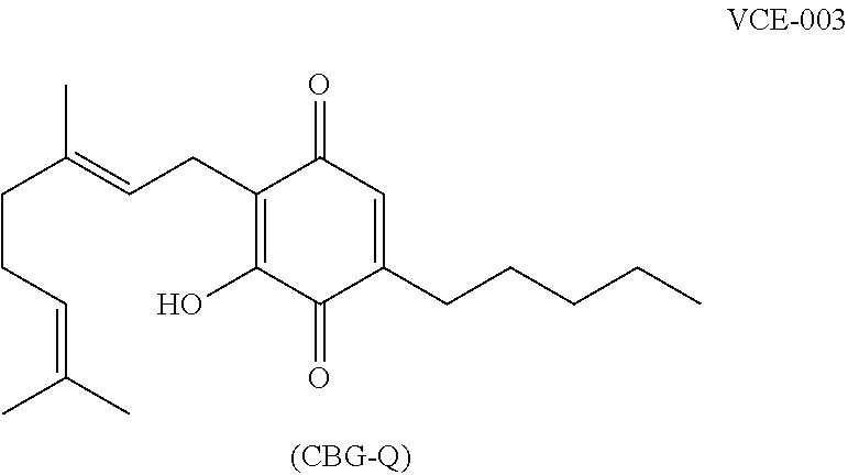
C(CC=C(C)C)C(=CCC1=C(O)C(=O)C(CCCCC)=CC1=O)C
